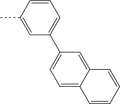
C1=C(C2=CC=CC(C)=C2)C=C2C(=C1)C=CC=C2
